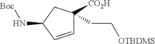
C1=CC(N[Boc])CC1([CO2H])CC[OTBDMS]
